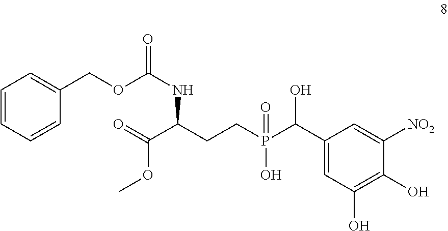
C1=CC=CC(COC(NC(C(=O)OC)CCP(C(C2=CC(O)=C(O)C([NO2])=C2)O)(O)=O)=O)=C1
